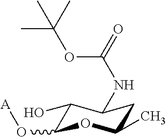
C1(O)C(O[A])OC(C)CC1NC(=O)OC(C)(C)C
